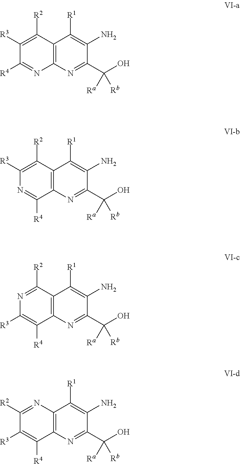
C1([R3])=C([R2])C2=C(N=C1[R4])N=C(C(O)([Ra])[Rb])C(N)=C2[R1].C1([R3])=C([R2])C2=C(C([R4])=N1)N=C(C(O)([Ra])[Rb])C(N)=C2[R1].N1=C([R2])C2=C(C([R4])=C1[R3])N=C(C(O)([Ra])[Rb])C(N)=C2[R1].C1([R2])=NC2=C(C([R4])=C1[R3])N=C(C(O)([Ra])[Rb])C(N)=C2[R1]
